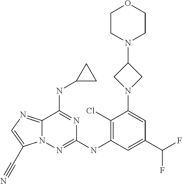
N12C(=NC=C1C#N)C(NC1CC1)=NC(NC1=C(Cl)C(N3CC(N4CCOCC4)C3)=CC(C(F)F)=C1)=N2
